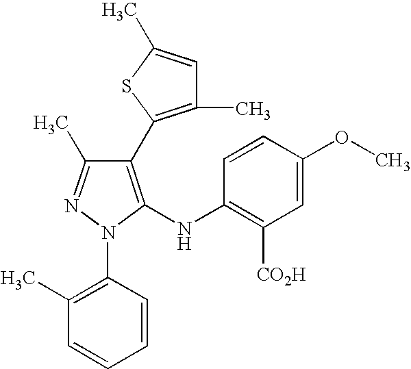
C1(C2=C(C)C=C(C)S2)=C(NC2=C([CO2H])C=C(OC)C=C2)N(C2=C(C)C=CC=C2)N=C1C
